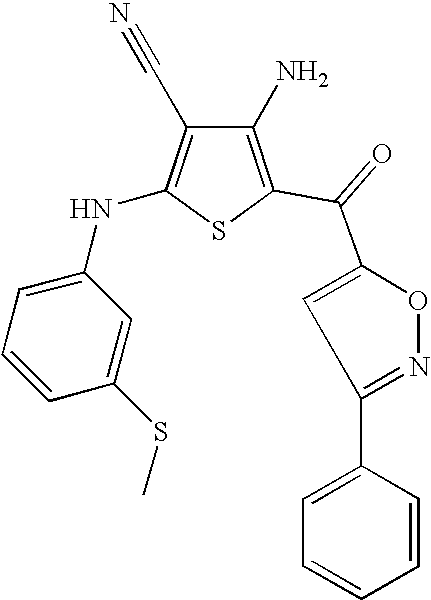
C1(N)=C(C(=O)C2=CC(C3=CC=CC=C3)=NO2)SC(NC2=CC=CC(SC)=C2)=C1C#N
